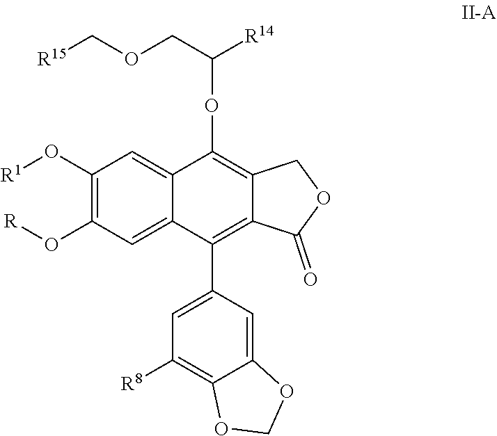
C1(O[R1])=C(O[R])C=C2C(=C1)C(OC(COC[R15])[R14])=C1C(=C2C2=CC([R8])=C3C(=C2)OCO3)C(=O)OC1
